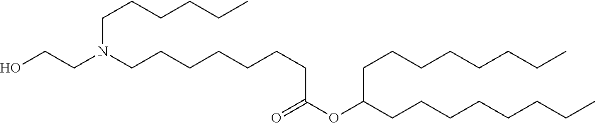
C(CCN(CCCCCCCC(OC(CCCCCCCC)CCCCCCCC)=O)CCO)CCC
